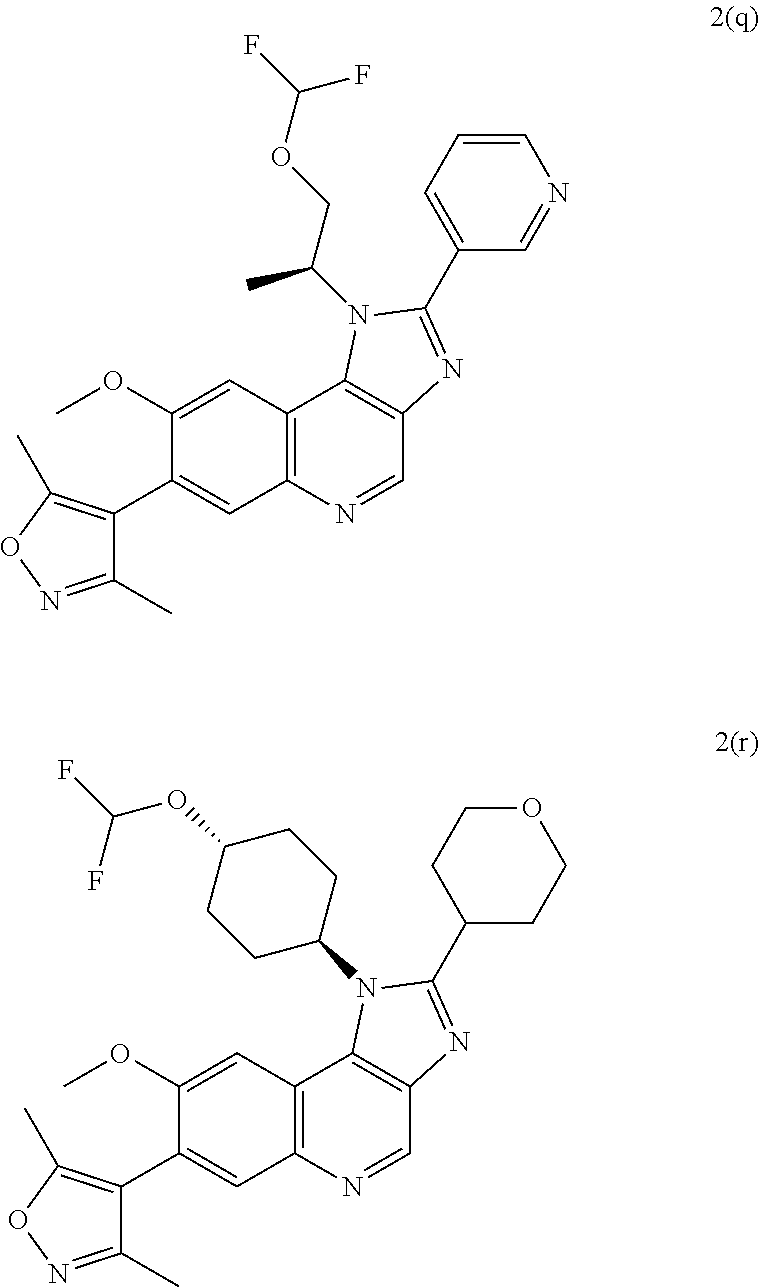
C1(OC)=CC2=C(C=C1C1=C(C)ON=C1C)N=CC1=C2N(C(COC(F)F)C)C(C2=CC=CN=C2)=N1.C1(OC)=CC2=C(C=C1C1=C(C)ON=C1C)N=CC1=C2N(C2CCC(OC(F)F)CC2)C(C2CCOCC2)=N1
